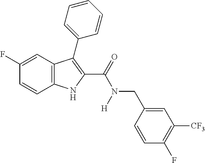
C1(F)=CC2=C(C=C1)NC(C(=O)N(CC1=CC([CF3])=C(F)C=C1)[H])=C2C1=CC=CC=C1
